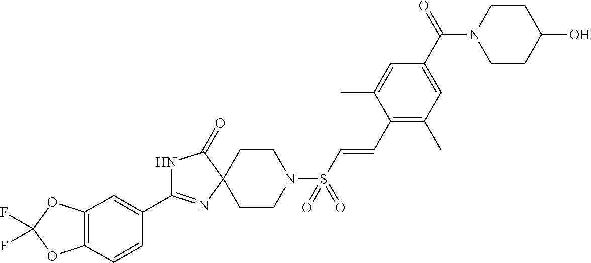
C1(C2=NC3(C(=O)N2)CCN(S(C=CC2=C(C)C=C(C(=O)N4CCC(O)CC4)C=C2C)(=O)=O)CC3)=CC2=C(C=C1)OC(F)(F)O2
